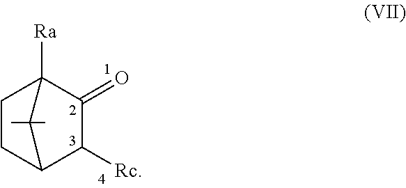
C1CC2C([Rc])C(=O)C1([Ra])C2(C)C
